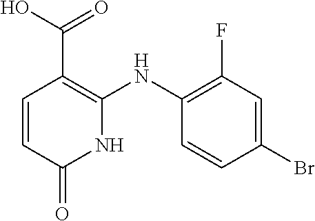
C1=CC(Br)=CC(F)=C1NC1=C(C(O)=O)C=CC(=O)N1
